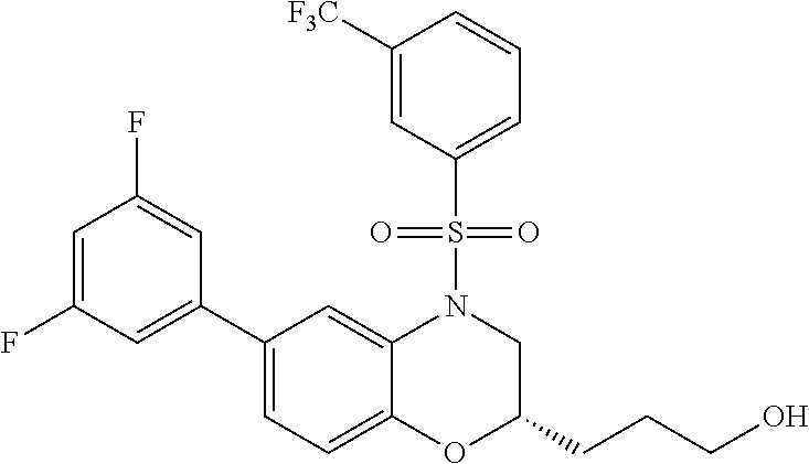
C1(C2=CC(F)=CC(F)=C2)=CC=C2C(=C1)N(S(C1=CC=CC([F3C])=C1)(=O)=O)CC(CCCO)O2
